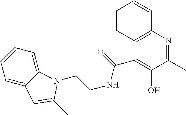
C1=CC=C2C(=C1)C=C(C)N2CCNC(=O)C1=C(O)C(C)=NC2=C1C=CC=C2
